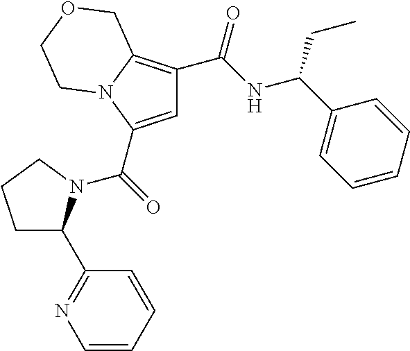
C1=C(C(=O)N2C(C3=NC=CC=C3)CCC2)N2C(=C1C(NC(C1=CC=CC=C1)CC)=O)COCC2
